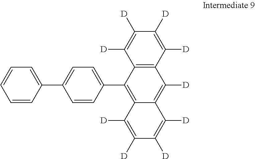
C12=C(C([D])=C([D])C([D])=C1[D])C([D])=C1C(=C2C2=CC=C(C3=CC=CC=C3)C=C2)C([D])=C([D])C([D])=C1[D]
